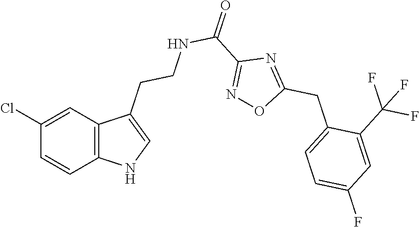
C12=C(C=C(Cl)C=C1)C(CCNC(C1=NOC(CC3=CC=C(F)C=C3C(F)(F)F)=N1)=O)=CN2
